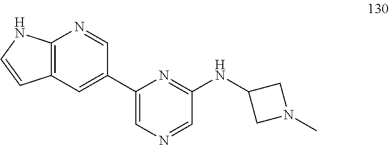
C12=C(C=C(C3=CN=CC(NC4CN(C)C4)=N3)C=N1)C=CN2
